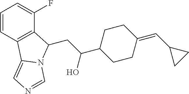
C(C(C1CCC(=CC2CC2)CC1)O)C1C2=C(C=CC=C2F)C2=CN=CN21
